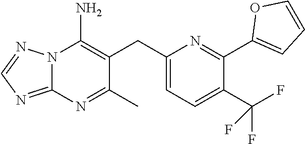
C1(CC2=C(N)N3C(=NC=N3)N=C2C)=CC=C(C(F)(F)F)C(C2=CC=CO2)=N1
